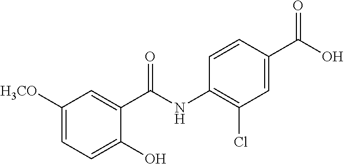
C1([H3CO])=CC=C(O)C(C(NC2=C(Cl)C=C(C(O)=O)C=C2)=O)=C1
